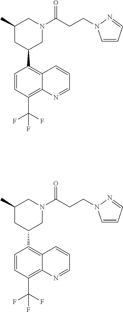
C1=CC(C(F)(F)F)=C2C(=C1C1CN(C(CCN3C=CC=N3)=O)CC(C)C1)C=CC=N2.C1=CC(C(F)(F)F)=C2C(=C1C1CN(C(CCN3C=CC=N3)=O)CC(C)C1)C=CC=N2
